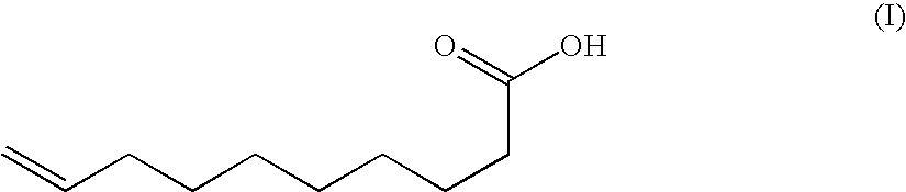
C=CCCCCCCCC(O)=O
